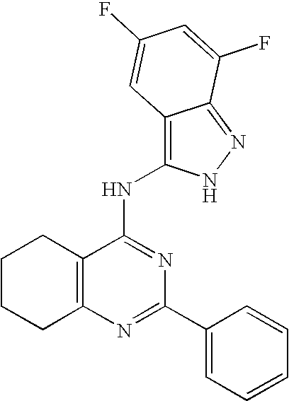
C12=C(N=C(C3=CC=CC=C3)N=C1NC1=C3C(=NN1)C(F)=CC(F)=C3)CCCC2
